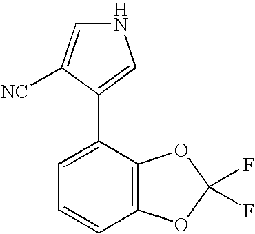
C1=C([NC])C(C2=CC=CC3=C2OC(F)(F)O3)=CN1
